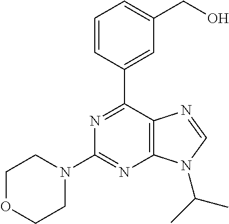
C1=CC(C2=NC(N3CCOCC3)=NC3=C2N=CN3C(C)C)=CC(CO)=C1
